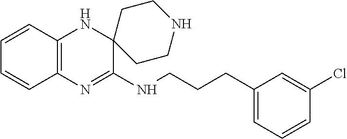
C12=C(N=C(NCCCC3=CC=CC(Cl)=C3)C3(N1)CCNCC3)C=CC=C2
